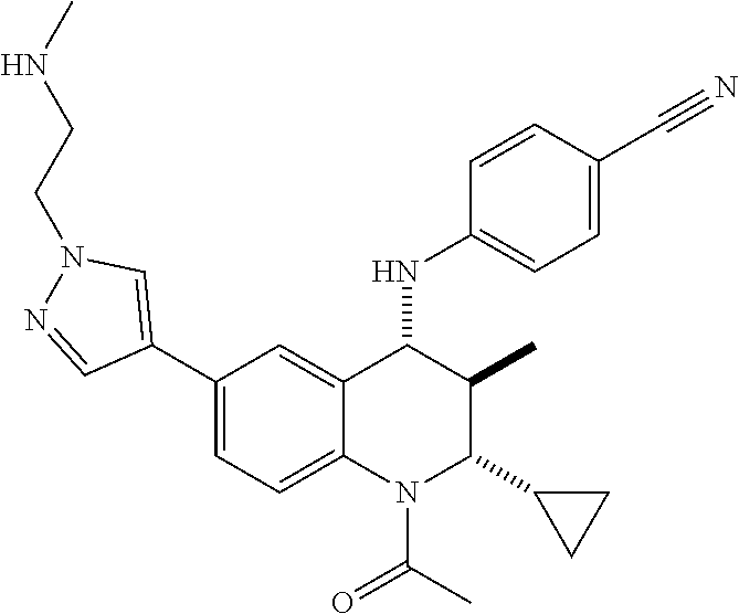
C1(C2=CN(CCNC)N=C2)=CC=C2C(=C1)C(NC1=CC=C(C#N)C=C1)C(C)C(C1CC1)N2C(C)=O
